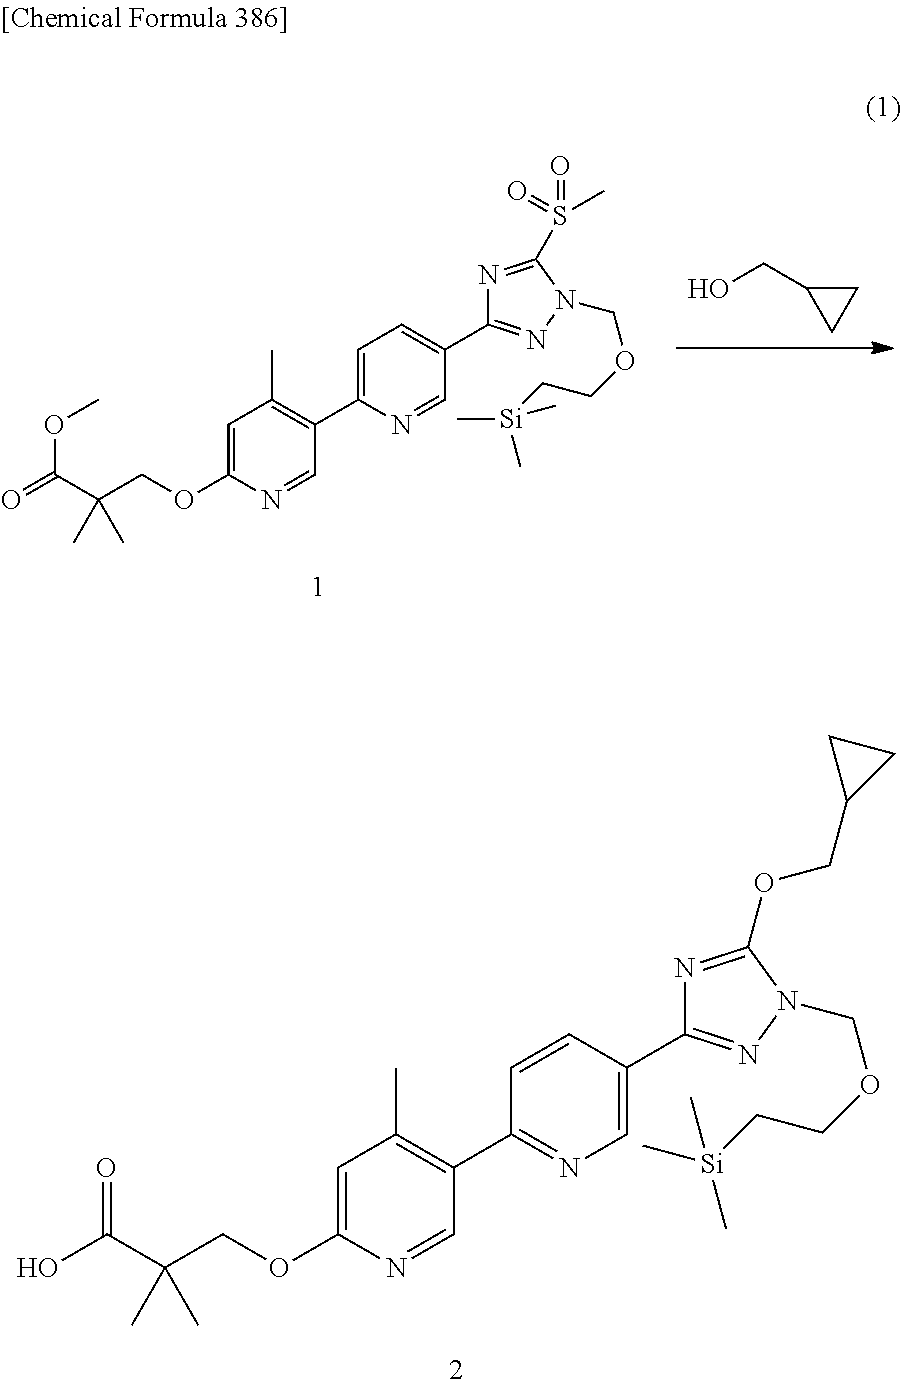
C1=C(OCC(C(O)=O)(C)C)N=CC(C2=NC=C(C3=NN(COCC[Si](C)(C)C)C(OCC4CC4)=N3)C=C2)=C1C.C1=C(OCC(C(OC)=O)(C)C)N=CC(C2=CC=C(C3=NN(COCC[Si](C)(C)C)C(S(=O)(=O)C)=N3)C=N2)=C1C.OCC1CC1
